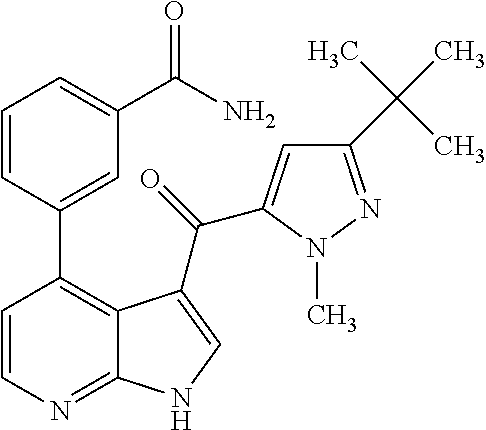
C1(C(C)(C)C)=NN(C)C(C(=O)C2=CNC3=NC=CC(C4=CC(C(N)=O)=CC=C4)=C32)=C1
